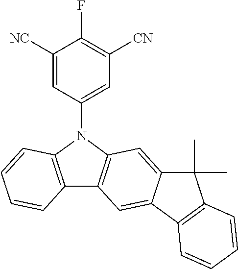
C1([NC])=CC(N2C3=C(C4=C2C=C2C(=C4)C4=C(C2(C)C)C=CC=C4)C=CC=C3)=CC([CN])=C1F
